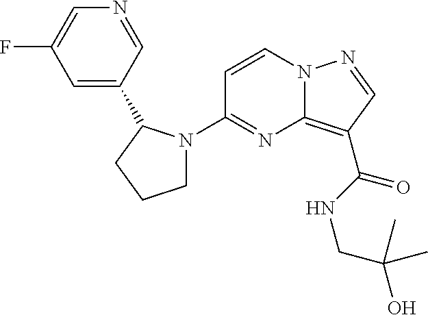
FC1=CN=CC(C2N(C3=NC4=C(C(NCC(O)(C)C)=O)C=NN4C=C3)CCC2)=C1
